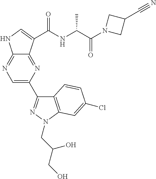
C12=NC(C3=NN(CC(CO)O)C4=C3C=CC(Cl)=C4)=CN=C1NC=C2C(NC(C(N1CC(C#N)C1)=O)C)=O
